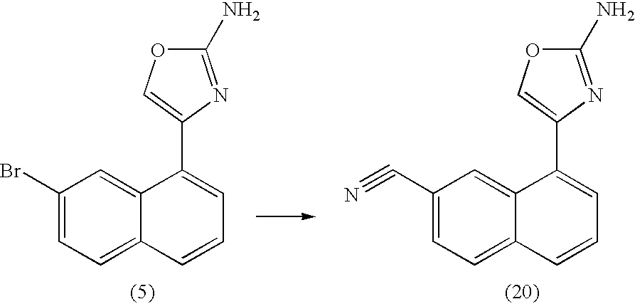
C1(Br)=CC=C2C(=C1)C(C1=COC(N)=N1)=CC=C2.C1(C#N)=CC=C2C(=C1)C(C1=COC(N)=N1)=CC=C2
